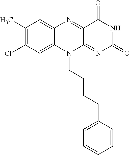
C1(C)=C(Cl)C=C2C(=C1)N=C1C(=NC(=O)NC1=O)N2CCCCC1=CC=CC=C1
